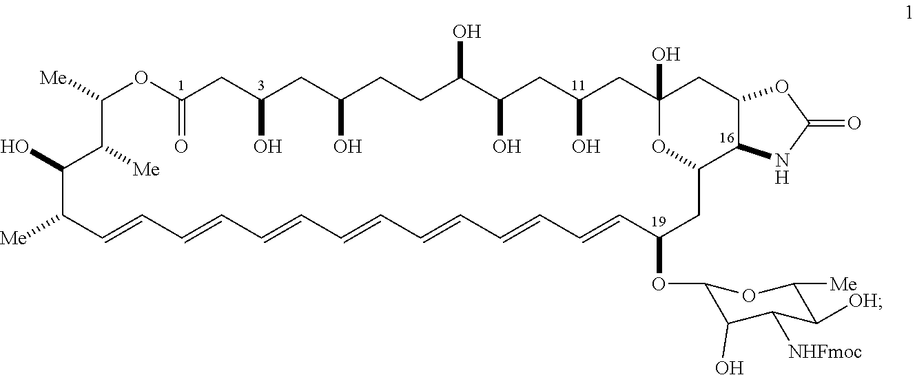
C1([Me])OC(=O)CC(O)CC(O)CCC(O)C(O)CC(O)CC2(O)CC3C(C(CC(OC4C(O)C([NHFmoc])C([OH])C([Me])O4)C=CC=CC=CC=CC=CC=CC=CC([Me])C(O)C1[Me])O2)NC(=O)O3
